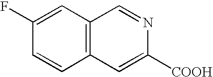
C12=C(C=C(F)C=C1)C=NC([COOH])=C2
